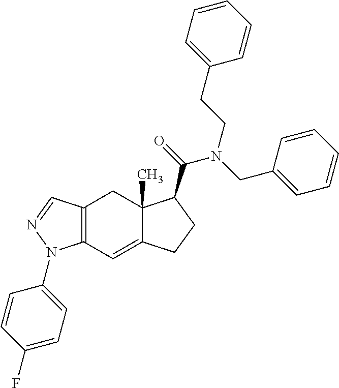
C12=C(C=C3C(C)(C1)C(C(=O)N(CC1=CC=CC=C1)CCC1=CC=CC=C1)CC3)N(C1=CC=C(F)C=C1)N=C2
